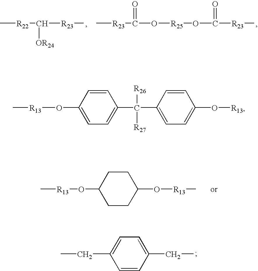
C[R22]C([R23]C)[OR24].C[R23]C(=O)O[R25]OC([R23]C)=O.C[R13]OC1CCC(O[R13]C)CC1.C1(CC)=CC=C(CC)C=C1.C1(O[R13]C)=CC=C(C([R26])([R27])C2=CC=C(O[R13])C=C2)C=C1
